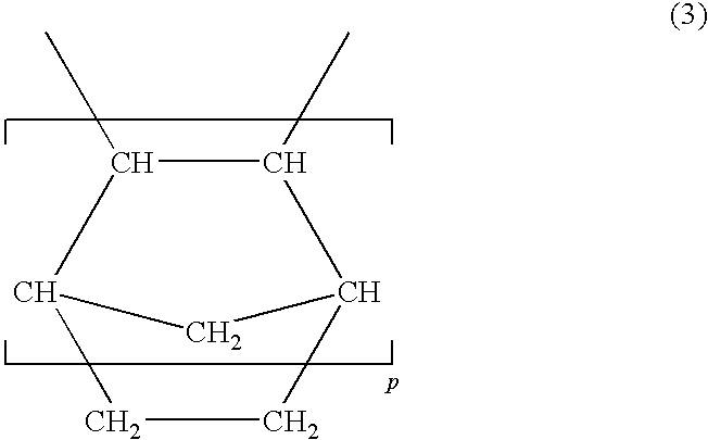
C1(C)C2CCC(C1C)C2
